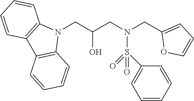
N1(CC(CN(CC2=CC=CO2)S(C2=CC=CC=C2)(=O)=O)O)C2=C(C3=C1C=CC=C3)C=CC=C2
